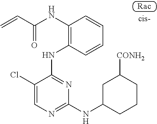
C1(Cl)=CN=C(NC2CCCC([CONH2])C2)N=C1NC1=C(NC(C=C)=O)C=CC=C1
